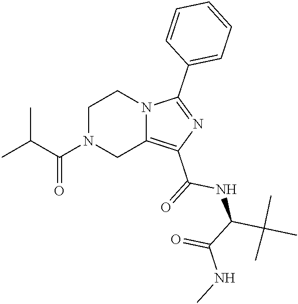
C(C(N1CC2=C(C(=O)NC(C(C)(C)C)C(NC)=O)N=C(C3=CC=CC=C3)N2CC1)=O)(C)C
